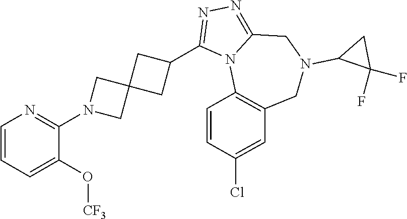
C1=CN=C(N2CC3(C2)CC(C2=NN=C4N2C2=C(CN(C5C(F)(F)C5)C4)C=C(Cl)C=C2)C3)C(O[CF3])=C1
